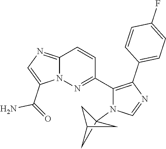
C12=NC=C(C(=O)N)N1N=C(C1=C(C3=CC=C(F)C=C3)N=CN1C13CC(C1)C3)C=C2
